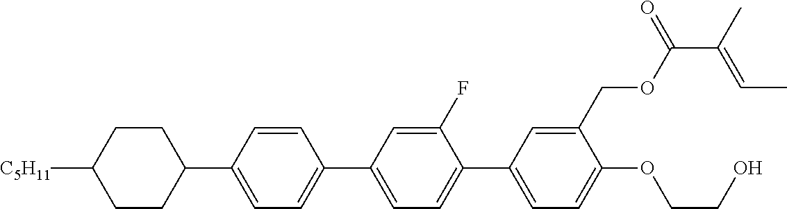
C1CC([C5H11])CCC1C1=CC=C(C2=CC=C(C3=CC=C(OCCO)C(COC(C(=CC)C)=O)=C3)C(F)=C2)C=C1
